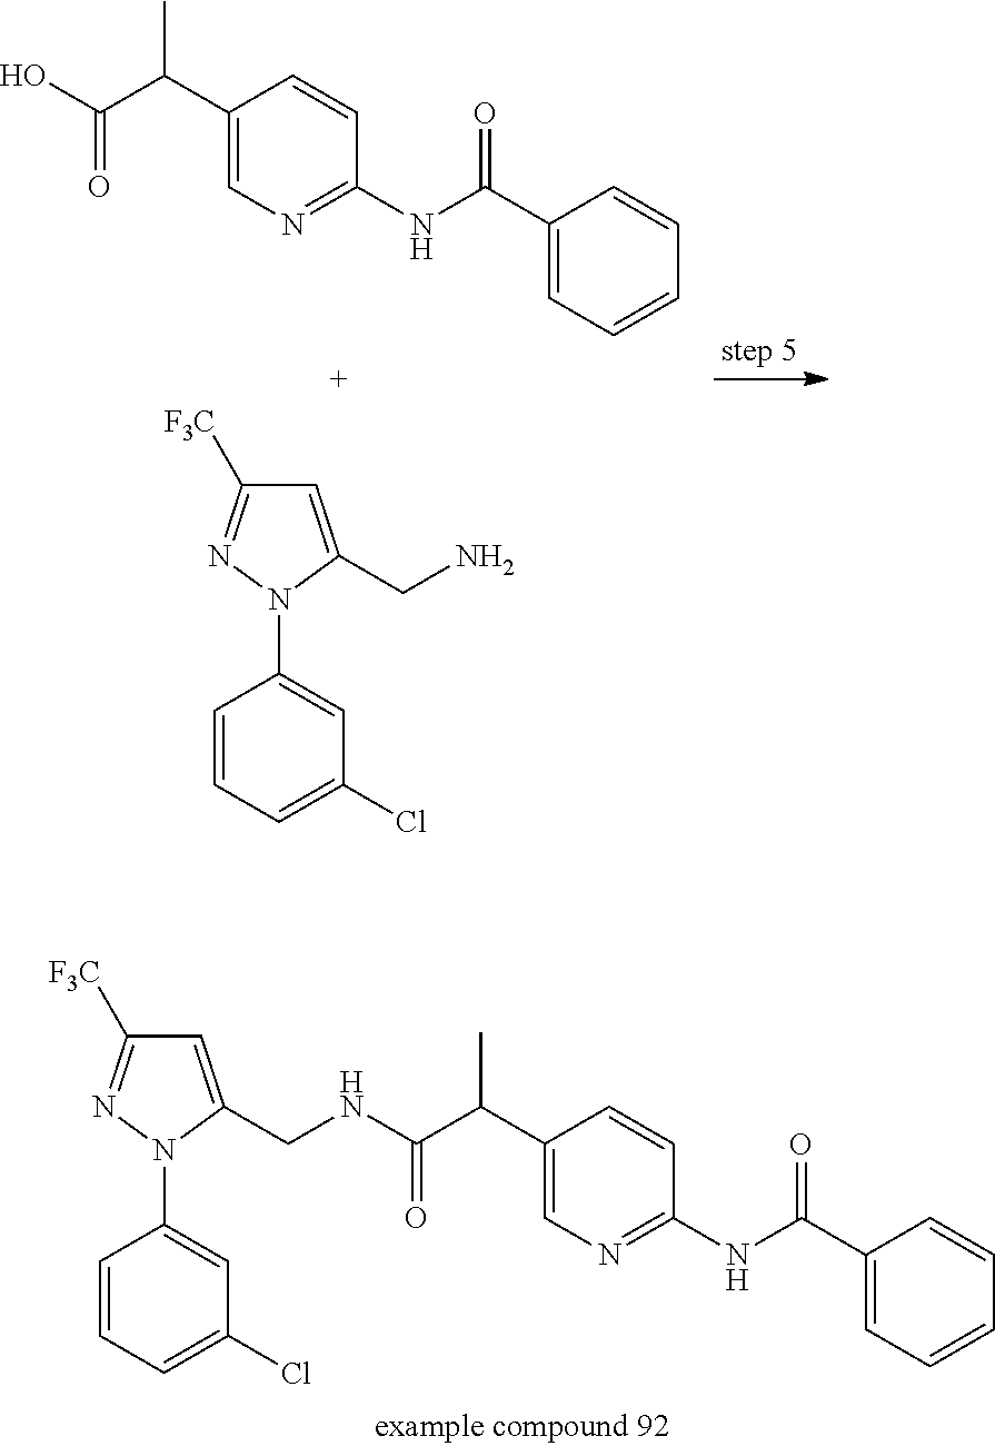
C1(C(C(O)=O)C)=CN=C(NC(C2=CC=CC=C2)=O)C=C1.C1=CC=C(Cl)C=C1N1C(CN)=CC([F3C])=N1.C1=CC=C(Cl)C=C1N1C(CNC(C(C2=CN=C(NC(C3=CC=CC=C3)=O)C=C2)C)=O)=CC([F3C])=N1
